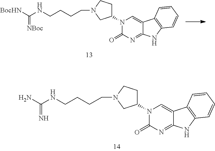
C1(N2C(=O)N=C3C(=C2)C2=C(N3)C=CC=C2)CCN(CCCCNC([BocHN])=[NBoc])C1.C1(N2C(=O)N=C3C(=C2)C2=C(N3)C=CC=C2)CCN(CCCCNC(N)=N)C1
